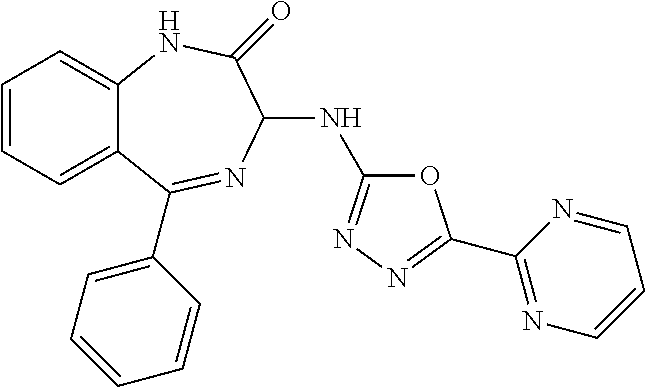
C1=CC=C2C(=C1)NC(=O)C(NC1=NN=C(C3=NC=CC=N3)O1)N=C2C1=CC=CC=C1
